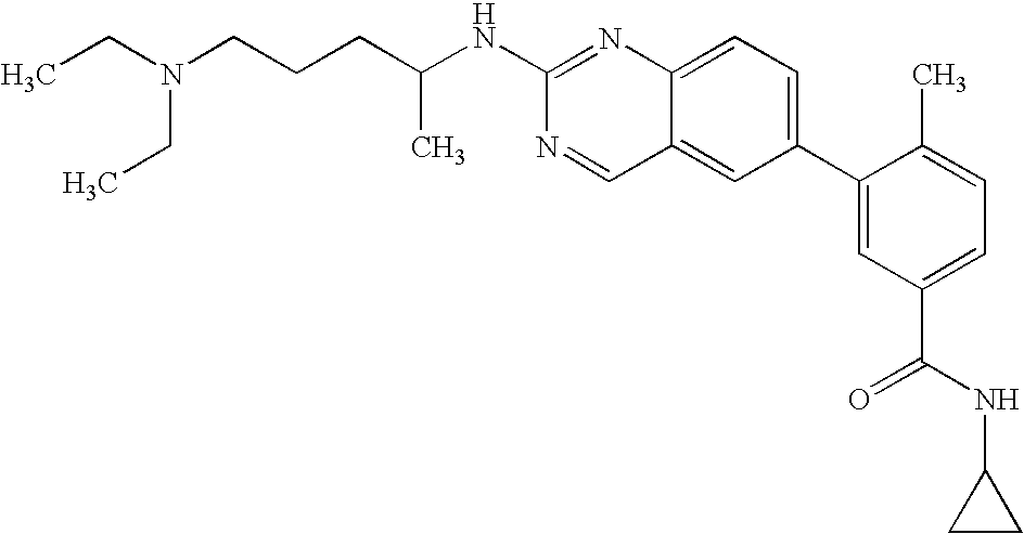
C12=CC=C(C3=CC(C(NC4CC4)=O)=CC=C3C)C=C1C=NC(NC(CCCN(CC)CC)C)=N2
